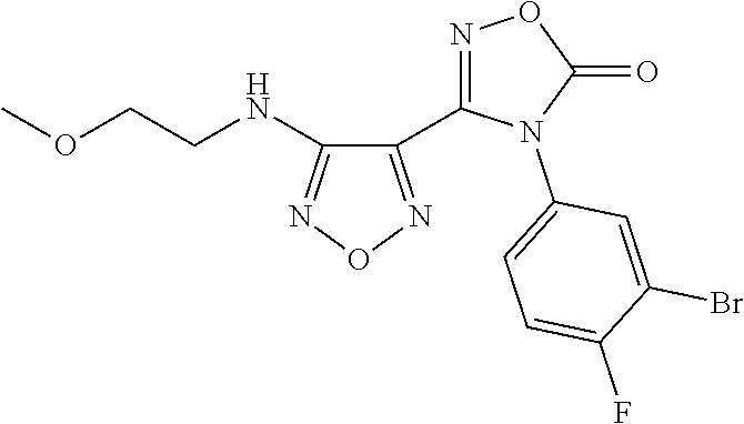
C1(C2=NOC(=O)N2C2=CC=C(F)C(Br)=C2)=NON=C1NCCOC
